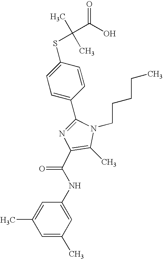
C1(C2=CC=C(SC(C)(C)C(O)=O)C=C2)=NC(C(NC2=CC(C)=CC(C)=C2)=O)=C(C)N1CCCCC
